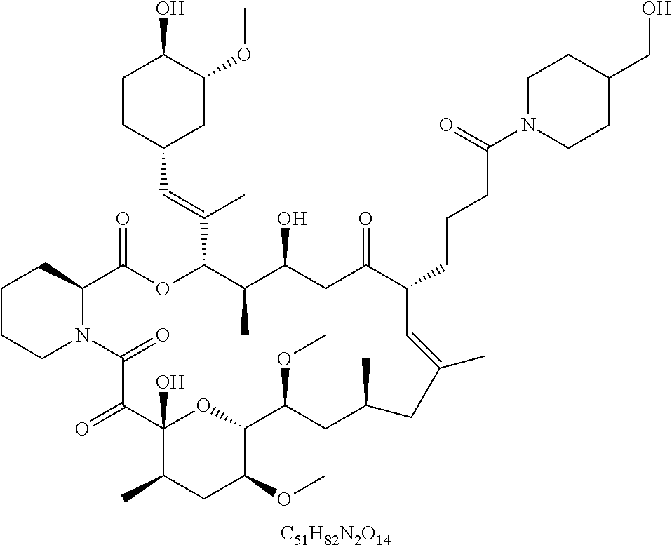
[C51H82N2O14].C1CCN2C(C1)C(=O)OC(C(=CC1CC(OC)C(O)CC1)C)C(C)C(O)CC(=O)C(CCCC(N1CCC(CO)CC1)=O)C=C(C)CC(C)CC(OC)C1OC(O)(C(=O)C2=O)C(C)CC1OC
